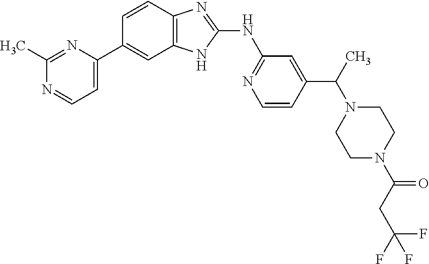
C1=CC2=C(C=C1C1=CC=NC(C)=N1)NC(NC1=NC=CC(C(C)N3CCN(C(=O)CC(F)(F)F)CC3)=C1)=N2
